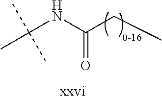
CC(NC(=O)CC)(C)C
